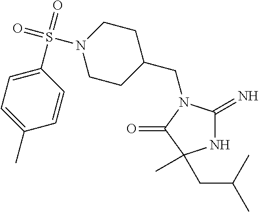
C1(CN2C(=N)NC(C)(CC(C)C)C2=O)CCN(S(=O)(=O)C2=CC=C(C)C=C2)CC1
